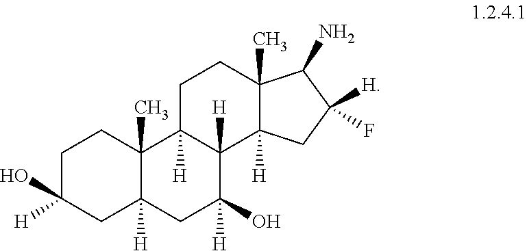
C1C([H])(O)CC2([H])C(C)(C1)C1([H])C([H])(C(O)([H])C2)C2([H])C(C)(CC1)C(N)C([H])(F)C2
